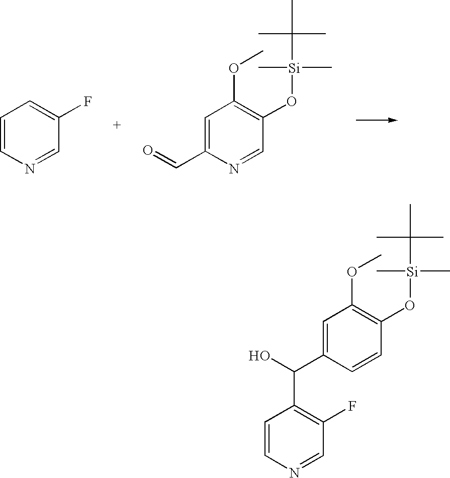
C1=CN=CC(F)=C1.C1=C(C=O)N=CC(O[Si](C)(C)C(C)(C)C)=C1OC.C1=C(C(O)C2=C(F)C=NC=C2)C=CC(O[Si](C)(C)C(C)(C)C)=C1OC
